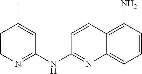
C1=CN=C(NC2=NC3=CC=CC(N)=C3C=C2)C=C1C
